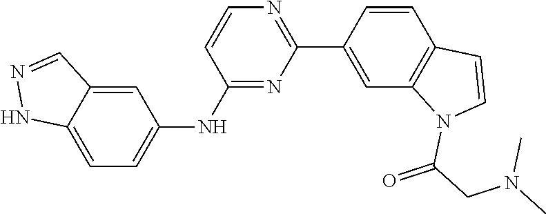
C1=CC2=C(N(C(CN(C)C)=O)C=C2)C=C1C1=NC=CC(NC2=CC=C3NN=CC3=C2)=N1
